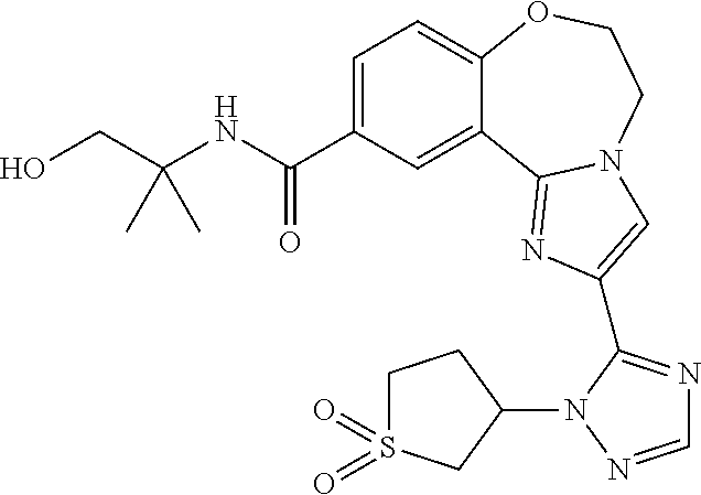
C1=C(C(NC(CO)(C)C)=O)C=C2C(=C1)OCCN1C2=NC(C2=NC=NN2C2CCS(=O)(=O)C2)=C1
